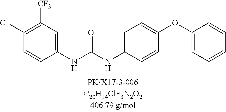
C1(Cl)=C([CF3])C=C(NC(NC2=CC=C(OC3=CC=CC=C3)C=C2)=O)C=C1
